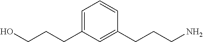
C(CC1=CC=CC(CCCN)=C1)CO
